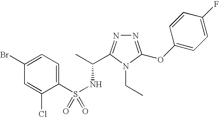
N1=C(OC2=CC=C(F)C=C2)N(CC)C(C(C)NS(=O)(C2=CC=C(Br)C=C2Cl)=O)=N1
